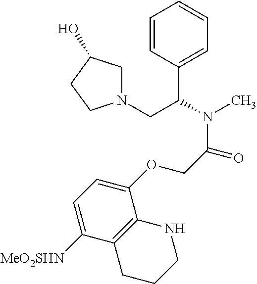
C1=CC(C(CN2CC(O)CC2)N(C)C(COC2=CC=C([MeO2SHN])C3=C2NCCC3)=O)=CC=C1
